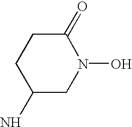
C1(N)CN(O)C(=O)CC1
